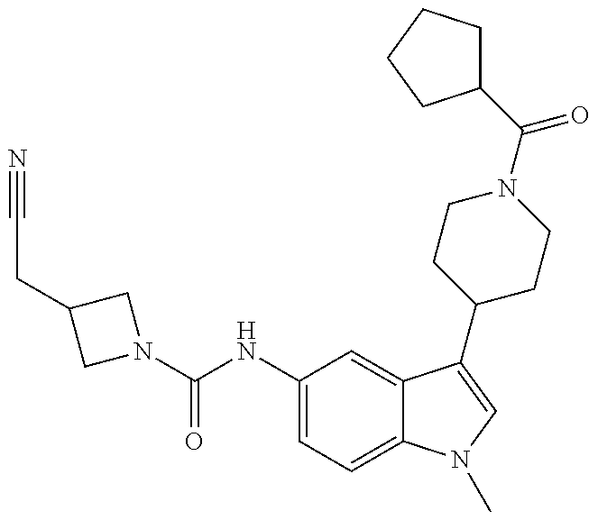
N1(C(NC2=CC=C3C(=C2)C(C2CCN(C(C4CCCC4)=O)CC2)=CN3C)=O)CC(CC#N)C1
